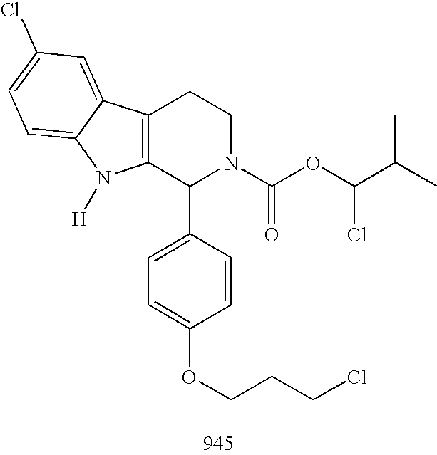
C12=C(C(C3=CC=C(OCCCCl)C=C3)N(C(OC(Cl)C(C)C)=O)CC1)N([H])C1=CC=C(Cl)C=C21
